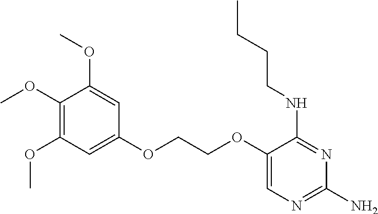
C(COC1=CN=C(N)N=C1NCCCC)OC1=CC(OC)=C(OC)C(OC)=C1
